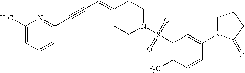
C1(C)=CC=CC(C#CC=C2CCN(S(=O)(=O)C3=C([F3C])C=CC(N4CCCC4=O)=C3)CC2)=N1
